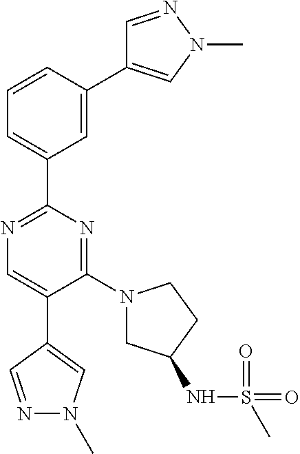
C1=NN(C)C=C1C1=CC(C2=NC=C(C3=CN(C)N=C3)C(N3CC(NS(C)(=O)=O)CC3)=N2)=CC=C1
